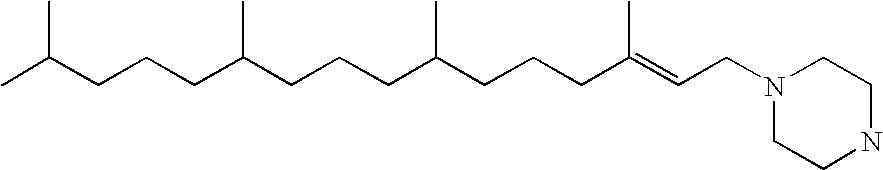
CC(CCCC(CCCC(CCCC(=CCN1CCNCC1)C)C)C)C
